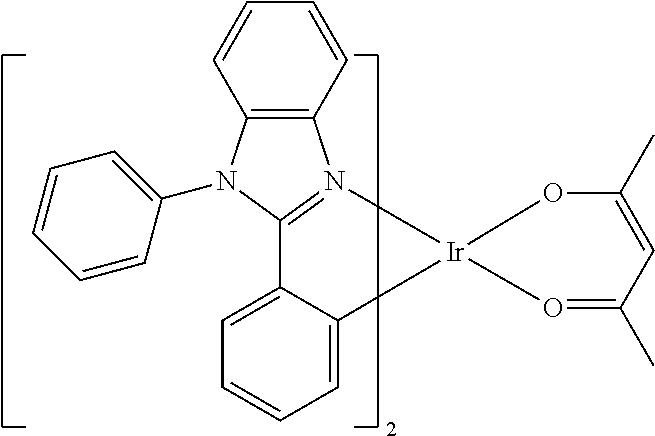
C12=C(N(C3=CC=CC=C3)C3=N1[Ir]1(C4=CC=CC=C34)OC(C)=CC(C)=O1)C=CC=C2
